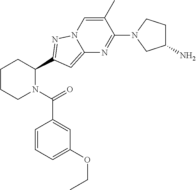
C1CCN(C(=O)C2=CC(OCC)=CC=C2)C(C2=NN3C(=C2)N=C(N2CC(N)CC2)C(C)=C3)C1
